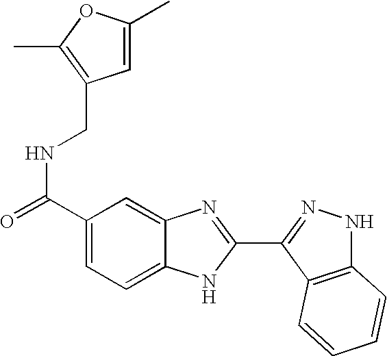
C1(C(=O)NCC2=C(C)OC(C)=C2)=CC=C2C(=C1)N=C(C1=NNC3=C1C=CC=C3)N2
